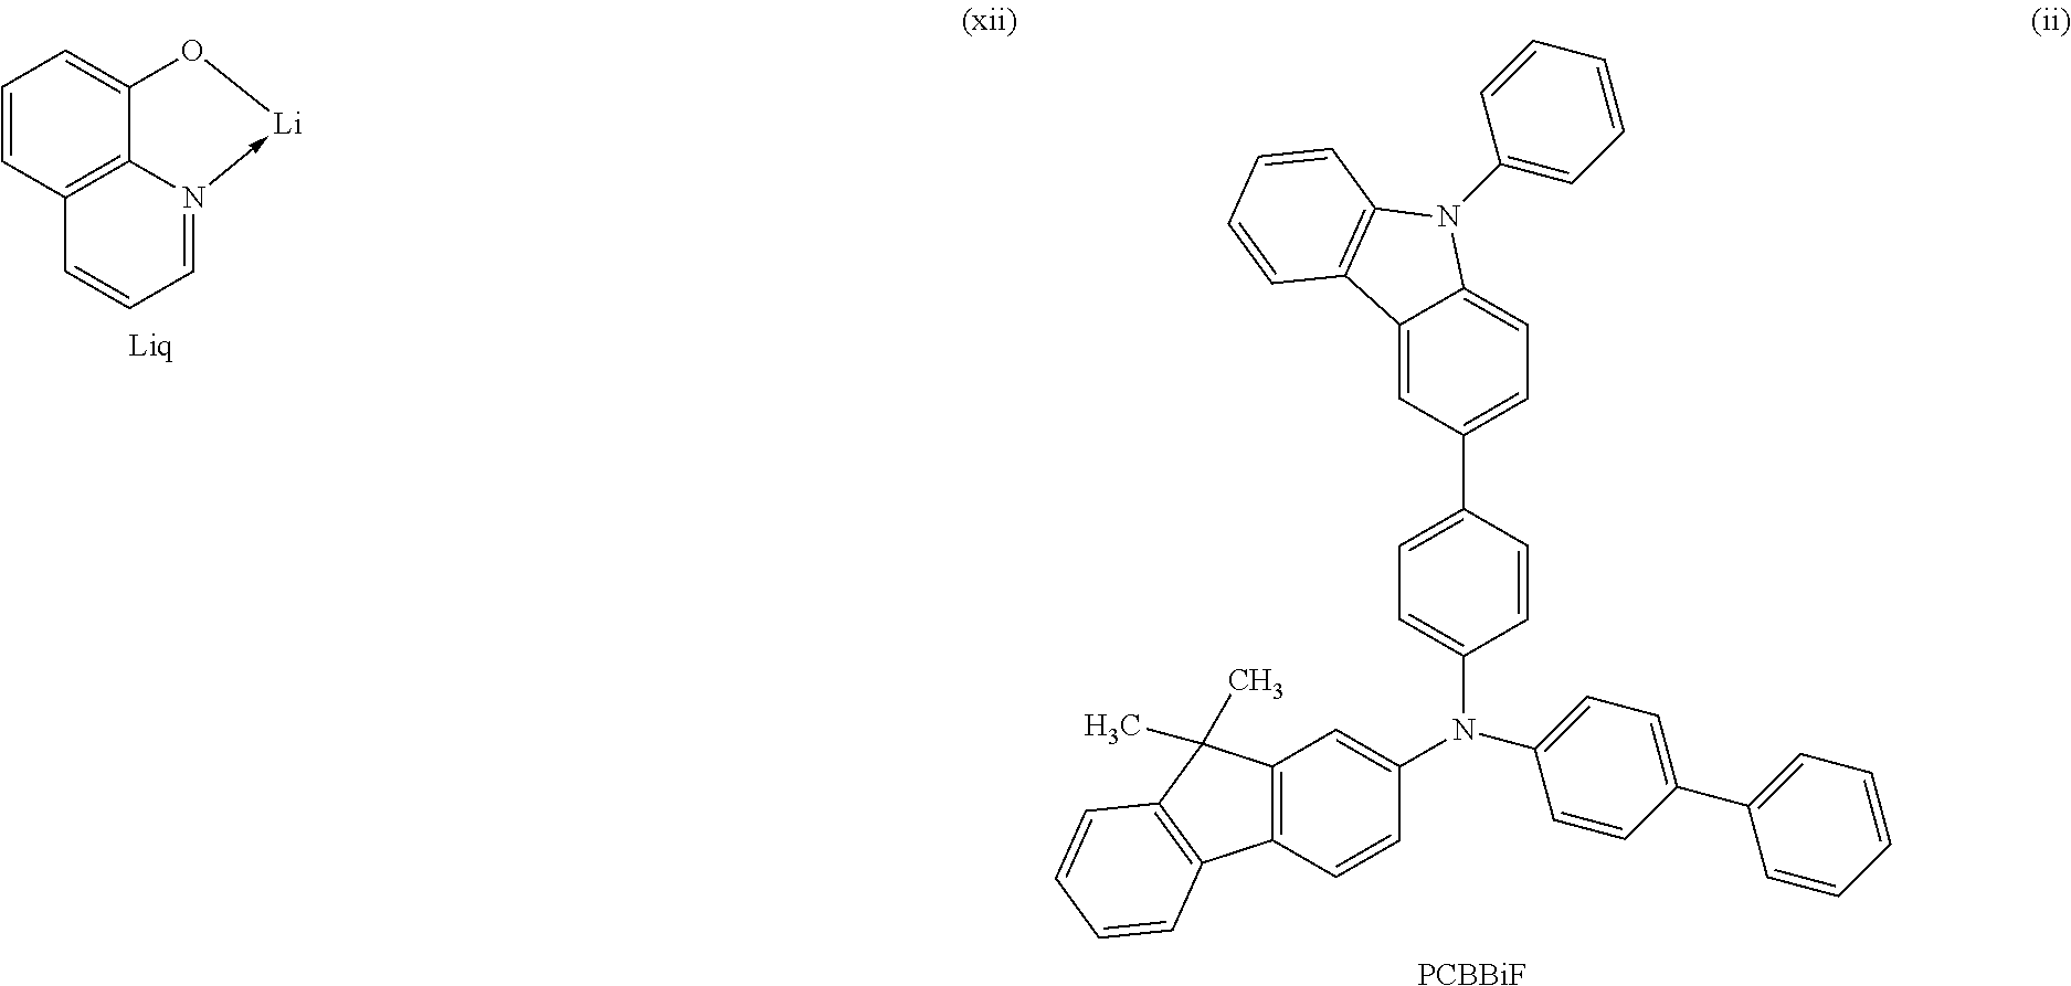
C12=C3C=CC=C1O[Li]-N2=CC=C3.C12=CC(C3=CC=C(N(C4=CC=C(C5=CC=CC=C5)C=C4)C4=CC5=C(C=C4)C4=C(C5(C)C)C=CC=C4)C=C3)=CC=C1N(C1=CC=CC=C1)C1=C2C=CC=C1.[PCBBiF]
